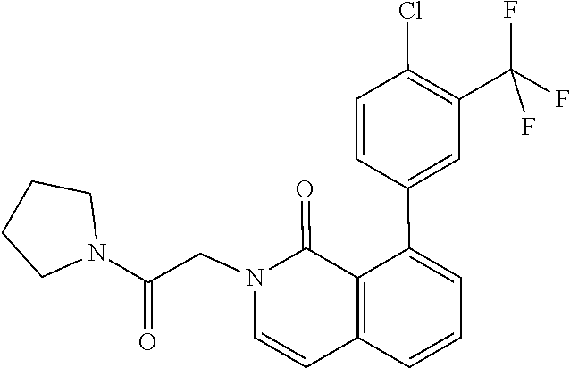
C12=C(C=CC=C1C1=CC(C(F)(F)F)=C(Cl)C=C1)C=CN(CC(N1CCCC1)=O)C2=O
